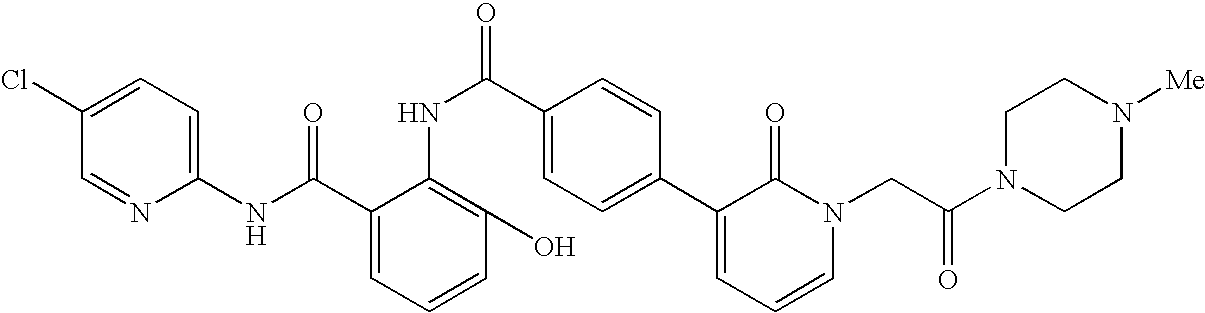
C1(NC(C2=CC=CC(O)=C2NC(C2=CC=C(C3=CC=CN(CC(N4CCN([Me])CC4)=O)C3=O)C=C2)=O)=O)=CC=C(Cl)C=N1
